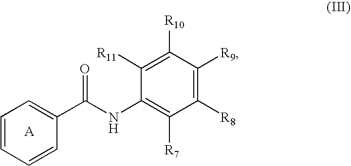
C1=CC=CC(C(NC2=C([R7])C([R8])=C([R9])C([R10])=C2[R11])=O)=C1
